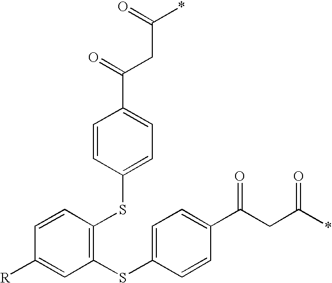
C1=CC(SC2=CC=C(C(=O)CC(*)=O)C=C2)=C(SC2=CC=C(C(CC(*)=O)=O)C=C2)C=C1[R]
